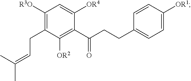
C1([R3O])=C(CC=C(C)C)C([OR2])=C(C(CCC2=CC=C([OR1])C=C2)=O)C([OR4])=C1
